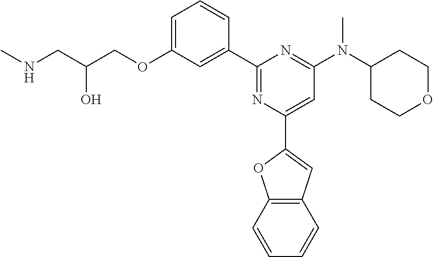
C1=C(OCC(CNC)O)C=C(C2=NC(C3=CC4=C(O3)C=CC=C4)=CC(N(C3CCOCC3)C)=N2)C=C1
